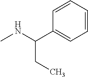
C1=CC=CC(C(NC)CC)=C1
